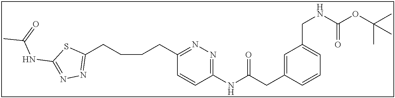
C1(CCCCC2=NN=C(NC(C)=O)S2)=NN=C(NC(CC2=CC(CNC(OC(C)(C)C)=O)=CC=C2)=O)C=C1
